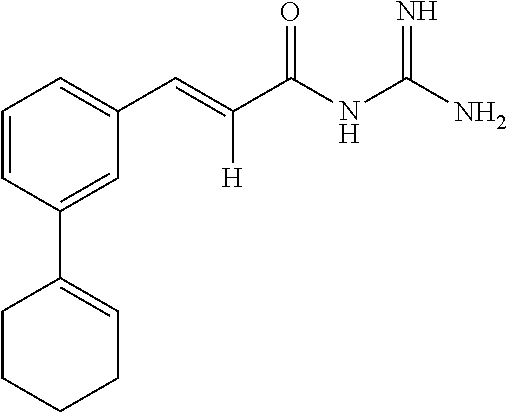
C1=CC(C2=CCCCC2)=CC(C=C(C(NC(N)=N)=O)[H])=C1
